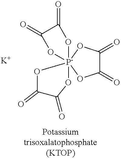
[K].O1C(=O)C(=O)O[P-]123(OC(=O)C(=O)O2)OC(=O)C(=O)O3
